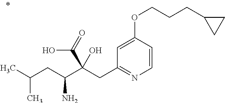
C1=CC(OCCCC2CC2)=CC(CC(C(CC(C)C)N)(C(=O)O)O)=N1
